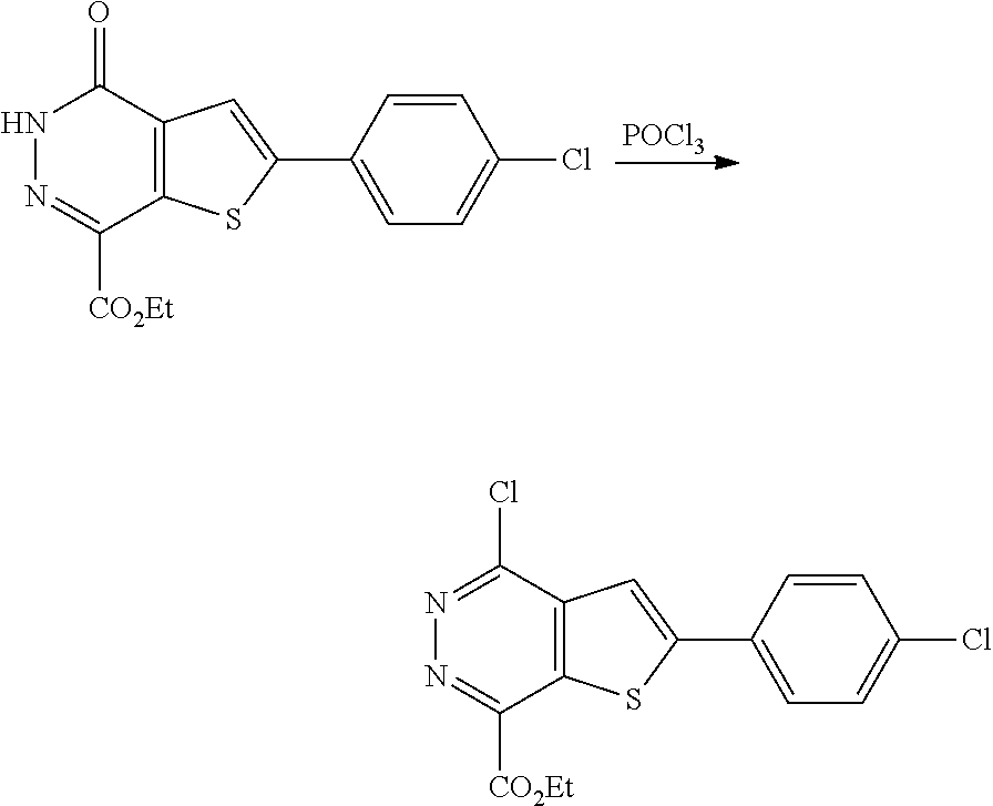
[POCl3].N1N=C([CO2Et])C2=C(C1=O)C=C(C1=CC=C(Cl)C=C1)S2.N1=C(Cl)C2=C(C([CO2Et])=N1)SC(C1=CC=C(Cl)C=C1)=C2
